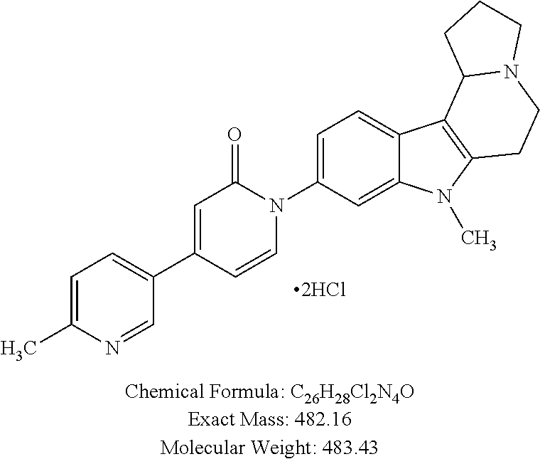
[2HCl].C1(C2=CC(=O)N(C3=CC=C4C(=C3)N(C)C3=C4C4N(CC3)CCC4)C=C2)=CC=C(C)N=C1
